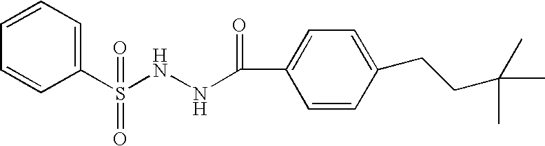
C1=CC=CC(S(NNC(C2=CC=C(CCC(C)(C)C)C=C2)=O)(=O)=O)=C1
